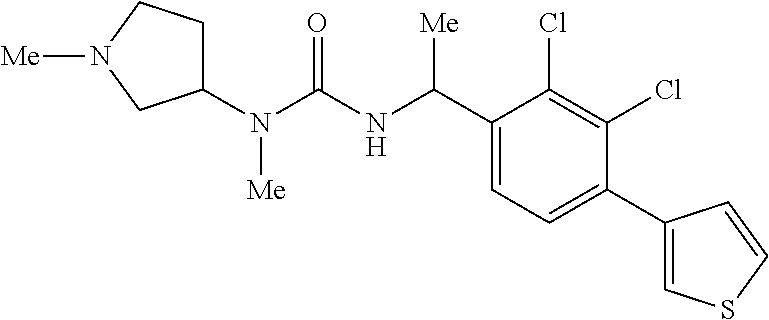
C1(N(C(NC(C2=CC=C(C3=CSC=C3)C(Cl)=C2Cl)[Me])=O)[Me])CCN([Me])C1
